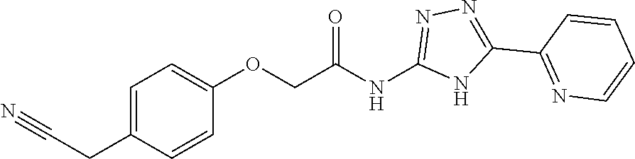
C1=C(CC#N)C=CC(OCC(NC2=NN=C(C3=NC=CC=C3)N2)=O)=C1
